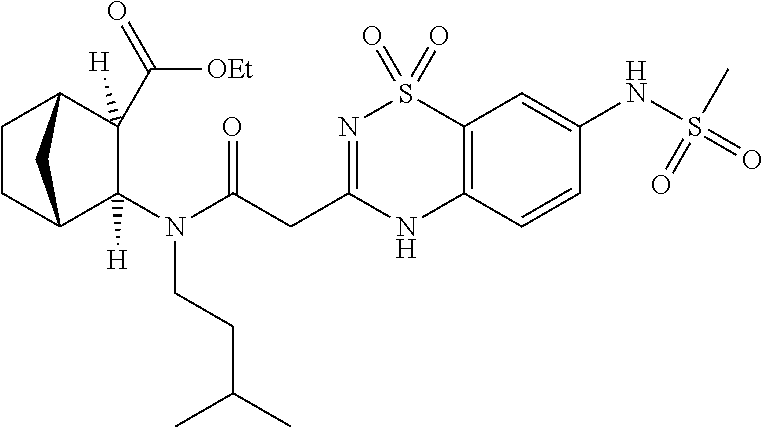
C1(N(C(=O)CC2=NS(=O)(=O)C3=C(N2)C=CC(NS(=O)(C)=O)=C3)CCC(C)C)([H])C2CCC(C1([H])C([OEt])=O)C2
